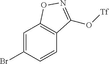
C1=C(Br)C=CC2=C1ON=C2O[Tf]
